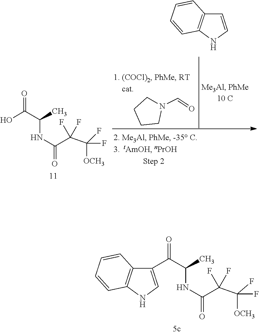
C12=C(C=CC=C1)C=CN2.C1CCCN1C=O.OC(C(C)NC(=O)C(F)(F)C(F)(F)[OCH3])=O.C12=C(C=CC=C1)C(C(=O)C(C)NC(=O)C(F)(F)C(F)(F)[OCH3])=CN2
